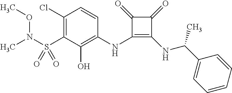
C1(Cl)=C(S(N(OC)C)(=O)=O)C(O)=C(NC2=C(NC(C)C3=CC=CC=C3)C(=O)C2=O)C=C1
